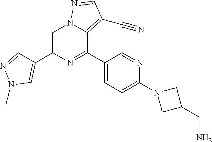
C1(C2=NC(C3=CN(C)N=C3)=CN3C2=C(C#N)C=N3)=CC=C(N2CC(CN)C2)N=C1
